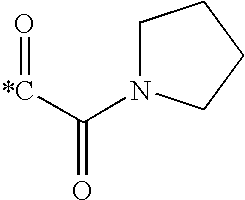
C([*C]=O)(N1CCCC1)=O
